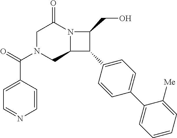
C1N(C(=O)C2=CC=NC=C2)CC2N(C1=O)C(CO)C2C1=CC=C(C2=CC=CC=C2[Me])C=C1
